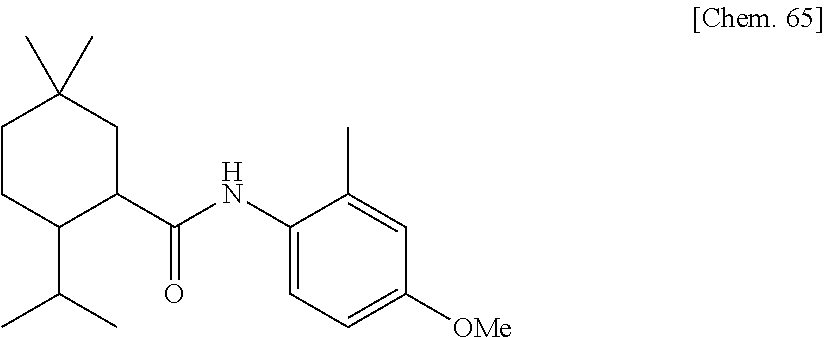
C1CC(C(C)C)C(C(NC2=CC=C([OMe])C=C2C)=O)CC1(C)C
